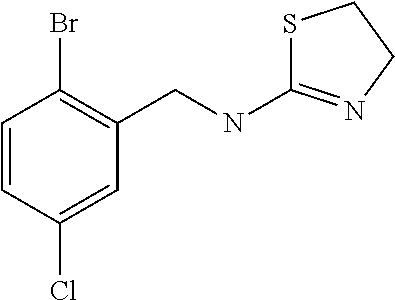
S1C(NCC2=C(Br)C=CC(Cl)=C2)=NCC1
